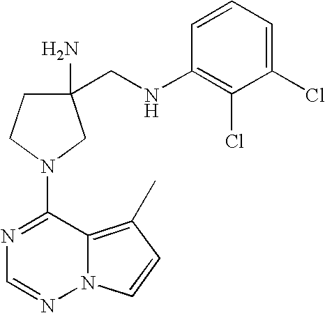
C1(CNC2=C(Cl)C(Cl)=CC=C2)(N)CCN(C2=NC=NN3C2=C(C)C=C3)C1
